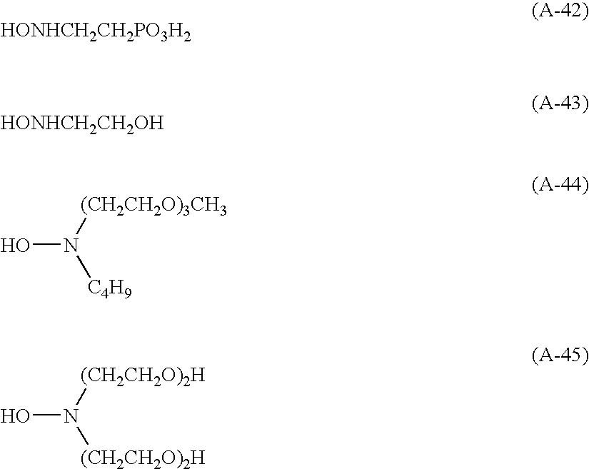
[HONHCH2CH2PO3H2].[HONHCH2CH2OH].ON([(CH2CH2O)3CH3])[C4H9].ON([(CH2CH2O)2H])[(CH2CH2O)2H]
